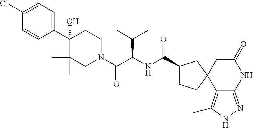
C1(C2(O)C(C)(C)CN(C(C(NC(C3CCC4(C3)C3=C(C)NN=C3NC(=O)C4)=O)C(C)C)=O)CC2)=CC=C(Cl)C=C1
